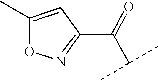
C1(C)=CC(C(=O)C(C)C)=NO1
